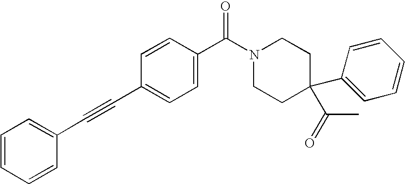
C1=CC=CC(C#CC2=CC=C(C(N3CCC(C(=O)C)(C4=CC=CC=C4)CC3)=O)C=C2)=C1
